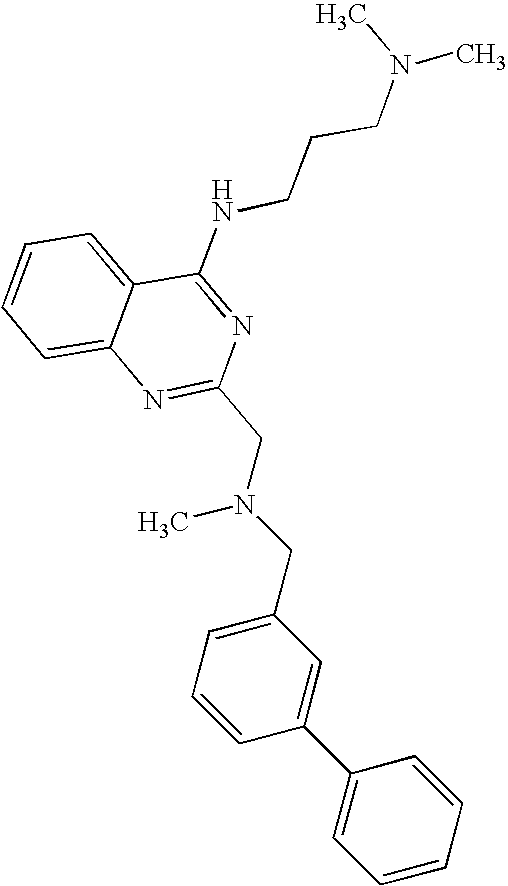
C1=CC=C2C(=C1)N=C(CN(CC1=CC=CC(C3=CC=CC=C3)=C1)C)N=C2NCCCN(C)C
